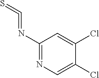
C1(N=C=S)=NC=C(Cl)C(Cl)=C1
